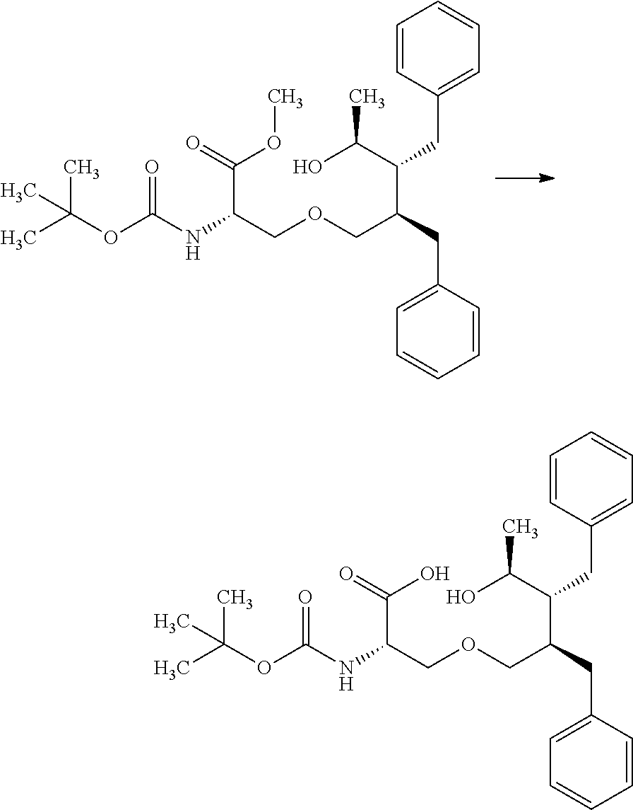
C1=CC(CC(C(CC2=CC=CC=C2)COCC(NC(OC(C)(C)C)=O)C(=O)OC)C(O)C)=CC=C1.C1=CC(CC(C(CC2=CC=CC=C2)COCC(NC(OC(C)(C)C)=O)C(=O)O)C(O)C)=CC=C1
